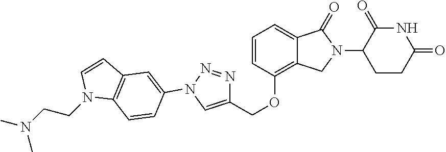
C1=CC(N2N=NC(COC3=C4C(=CC=C3)C(=O)N(C3C(=O)NC(=O)CC3)C4)=C2)=CC2=C1N(CCN(C)C)C=C2
